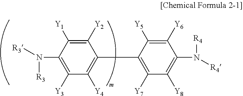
C1([Y2])=C([Y1])C(N([R3])[R3])=C([Y3])C([Y4])=C1CC1=C([Y7])C([Y8])=C(N([R4])[R4])C([Y6])=C1[Y5]
